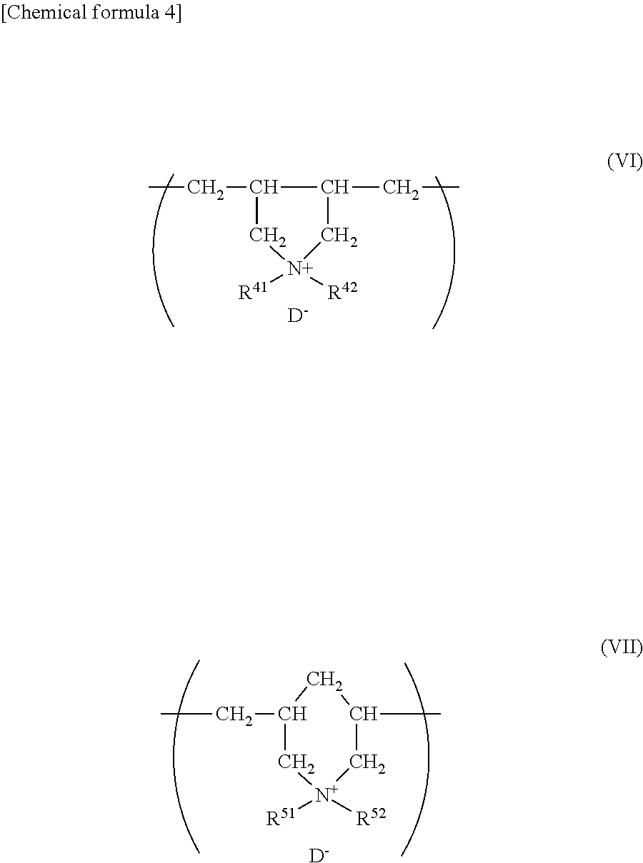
CCC1C[N+]([R42])([R41])CC1CC.[D].C(C1C[N+]([R52])([R51])CC(C)C1)C.[D]
